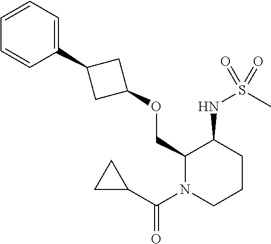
O(CC1C(NS(C)(=O)=O)CCCN1C(C1CC1)=O)C1CC(C2=CC=CC=C2)C1
